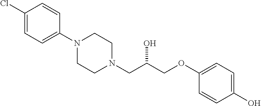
C1(Cl)=CC=C(N2CCN(CC(COC3=CC=C(O)C=C3)O)CC2)C=C1
